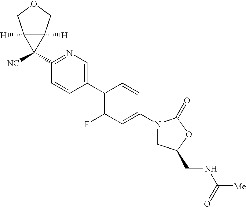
C1(N2CC(CNC([Me])=O)OC2=O)=CC(F)=C(C2=CN=C(C3([NC])C4([H])C3([H])COC4)C=C2)C=C1
